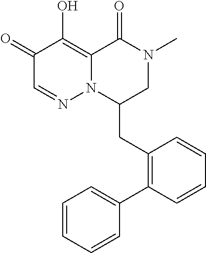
C1(=O)C=NN2C(=C1O)C(=O)N(C)CC2CC1=C(C2=CC=CC=C2)C=CC=C1
